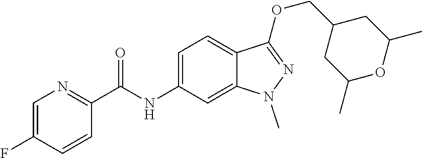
C(NC1=CC=C2C(=C1)N(C)N=C2OCC1CC(C)OC(C)C1)(C1=NC=C(F)C=C1)=O
